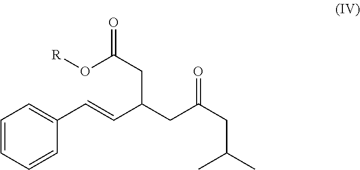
C1=CC=CC(C=CC(CC(=O)CC(C)C)CC(=O)O[R])=C1
